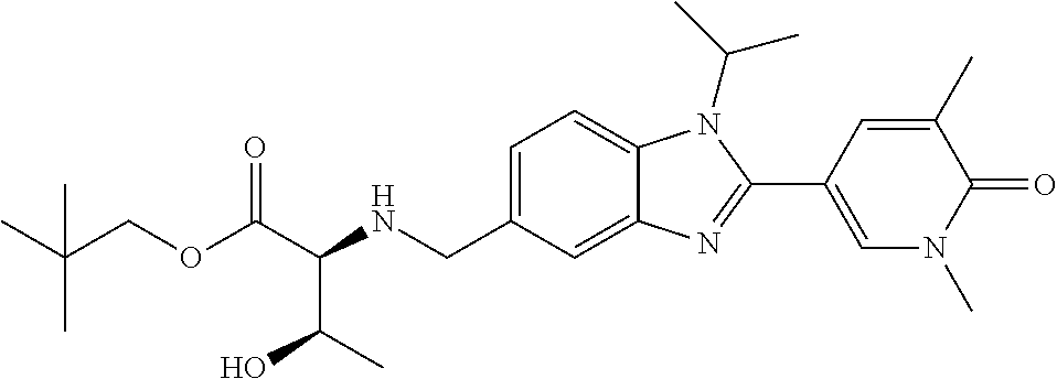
O(C(C(NCC1=CC=C2C(=C1)N=C(C1=CN(C)C(=O)C(C)=C1)N2C(C)C)C(O)C)=O)CC(C)(C)C
